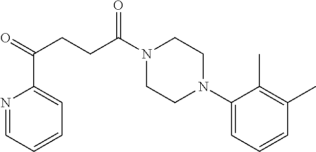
C1(N2CCN(C(CCC(=O)C3=CC=CC=N3)=O)CC2)=CC=CC(C)=C1C
